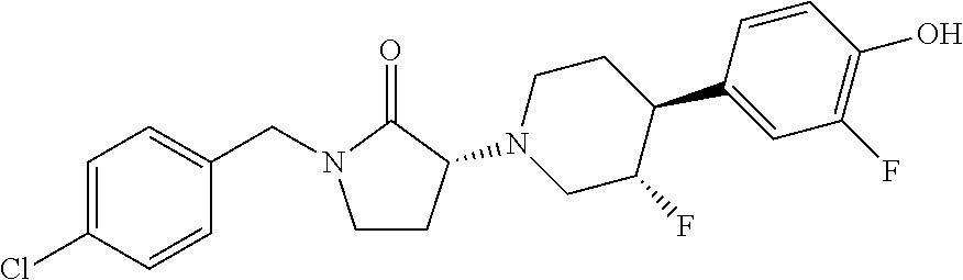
C1=C(Cl)C=CC(CN2CCC(N3CC(F)C(C4=CC(F)=C(O)C=C4)CC3)C2=O)=C1
